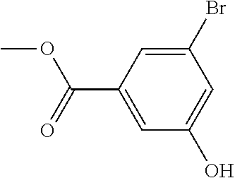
C1(C(=O)OC)=CC(O)=CC(Br)=C1
